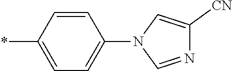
C1=CC(N2C=C([CN])N=C2)=CC=C1*
